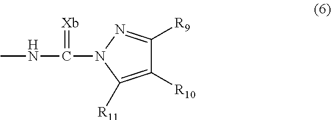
C1([R9])=NN(C(NC)=[Xb])C([R11])=C1[R10]
